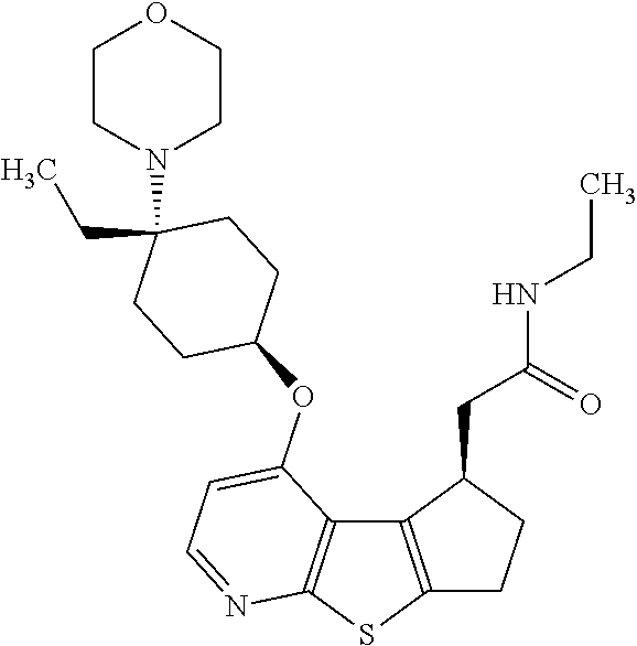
C12=C(SC3=C1C(OC1CCC(CC)(N4CCOCC4)CC1)=CC=N3)CCC2CC(=O)NCC
